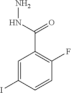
C1=C(I)C=CC(F)=C1C(NN)=O
